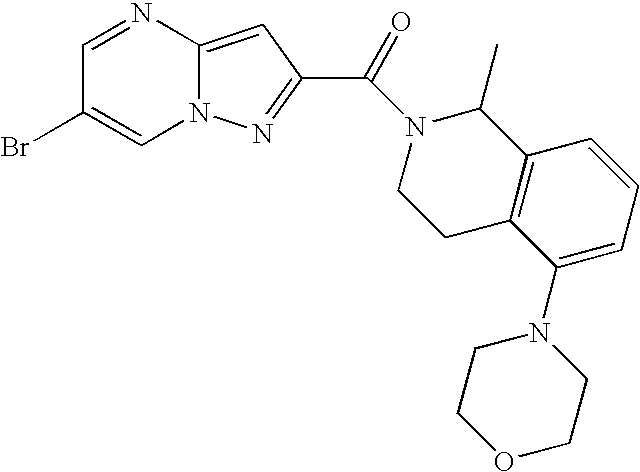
N1=CC(Br)=CN2C1=CC(C(=O)N1CCC3=C(C1C)C=CC=C3N1CCOCC1)=N2
